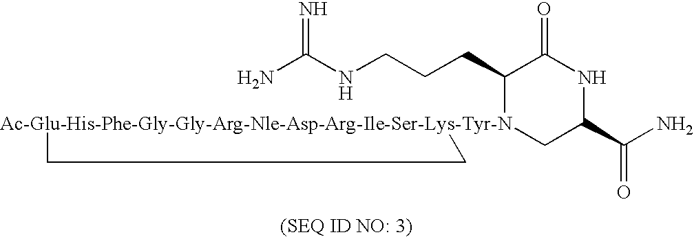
NC(NCCCC1[Ac-Glu-His-Phe-Gly-Gly-Arg-Nle-Asp-Arg-Ile-Ser-Lys-Tyr-N]2(CC(C(N)=O)NC1=O)CC2)=N
